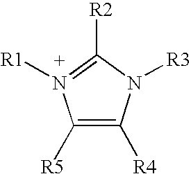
C1([R5])=C([R4])N([R3])C([R2])=N1[R1]
